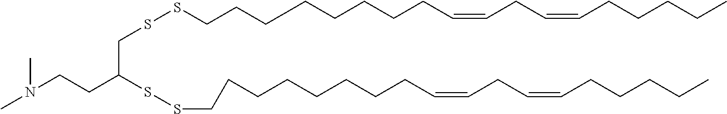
C(CCCC=CCC=CCCCCC)CCCCSSCC(SSCCCCCCCCC=CCC=CCCCCC)CCN(C)C
